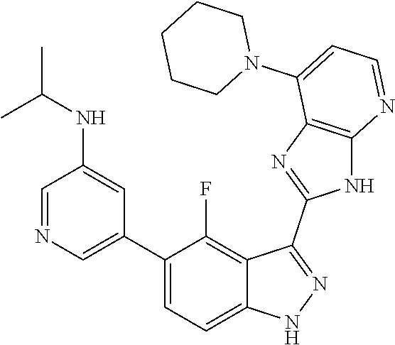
C1=NC=C(C2=CC=C3C(=C2F)C(C2=NC4=C(N2)N=CC=C4N2CCCCC2)=NN3)C=C1NC(C)C
